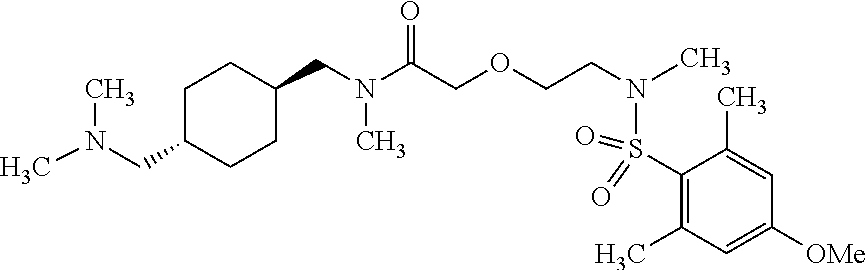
N(C(COCCN(S(C1=C(C)C=C([OMe])C=C1C)(=O)=O)C)=O)(C)CC1CCC(CN(C)C)CC1
